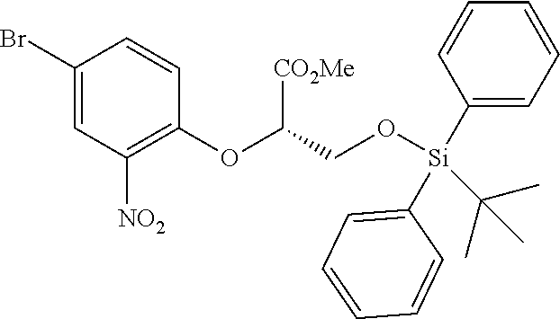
C1(Br)=CC([NO2])=C(OC([CO2Me])CO[Si](C2=CC=CC=C2)(C(C)(C)C)C2=CC=CC=C2)C=C1
